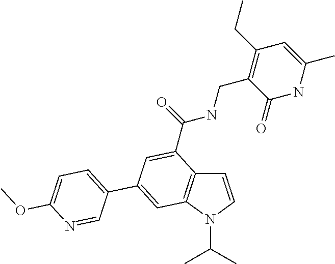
C1=CN(C(C)C)C2=C1C(C(NCC1=C(CC)C=C(C)NC1=O)=O)=CC(C1=CC=C(OC)N=C1)=C2
